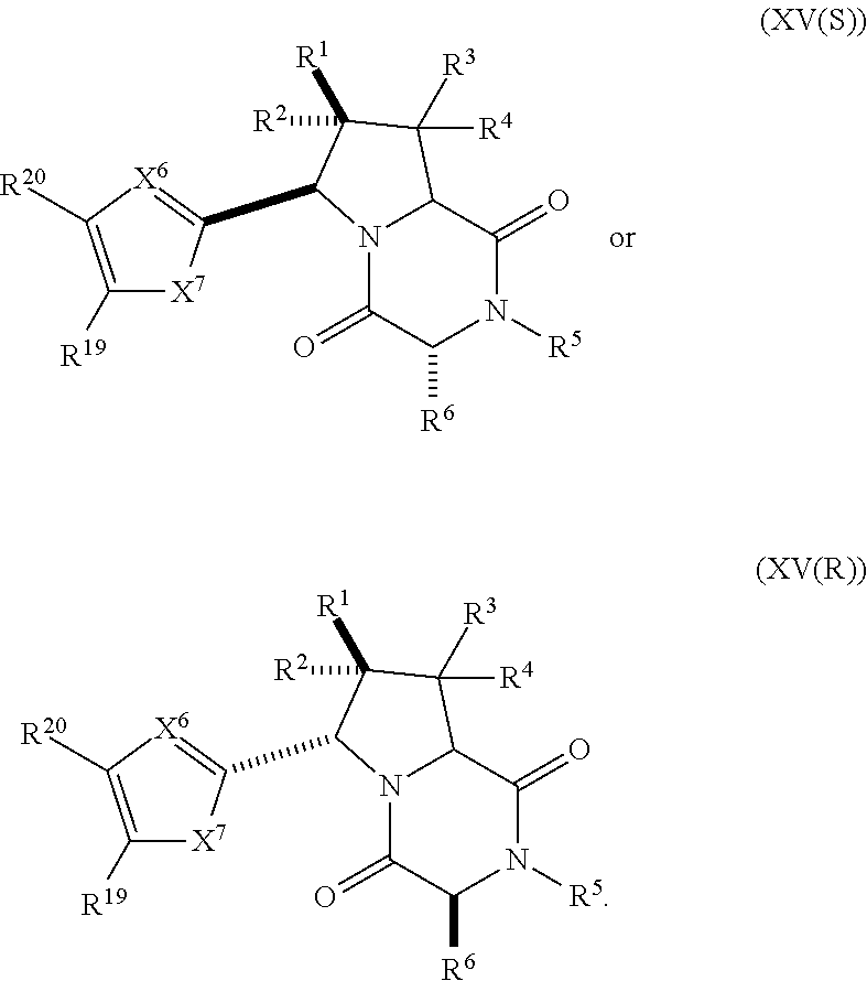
N12C(=O)C([R6])N([R5])C(=O)C1C([R4])([R3])C([R1])([R2])C2C1=[X6]C([R20])=C([R19])[X7]1.N12C(=O)C([R6])N([R5])C(=O)C1C([R4])([R3])C([R1])([R2])C2C1=[X6]C([R20])=C([R19])[X7]1
